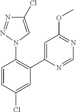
C1=CC(Cl)=CC(C2=CC(OC)=NC=N2)=C1N1C=C(Cl)N=N1
